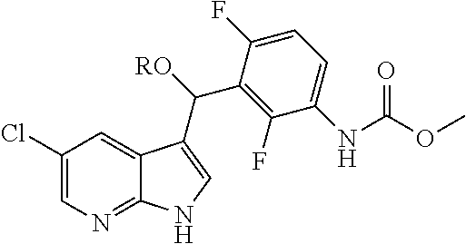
C1(F)=C(C([RO])C2=CNC3=NC=C(Cl)C=C32)C(F)=CC=C1NC(OC)=O
